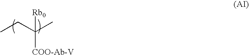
[Rb0]C(C)([COO-Ab-V])CC
